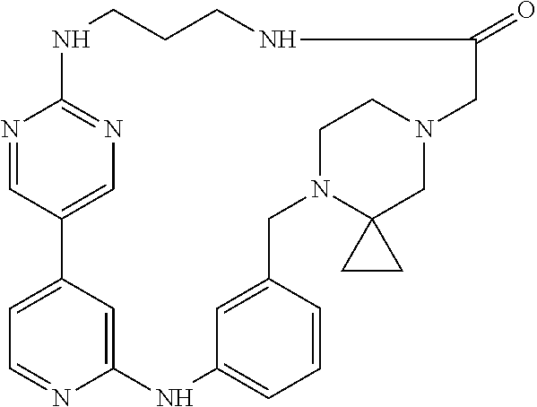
N1C2=NC=C(C=N2)C2=CC=NC(=C2)NC2=CC=CC(=C2)CN2C3(CN(CC2)CC(=O)NCCC1)CC3
